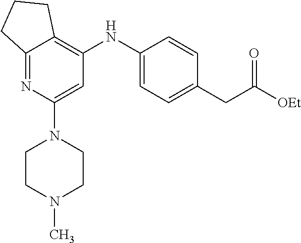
C12=NC(N3CCN(C)CC3)=CC(NC3=CC=C(CC([OEt])=O)C=C3)=C1CCC2
